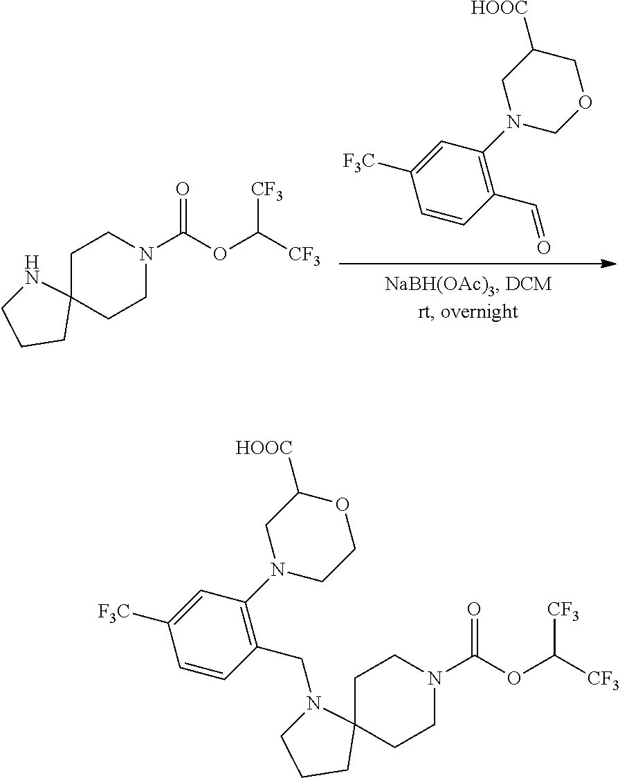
O1CC([HOOC])CN(C2=C(C=O)C=CC([F3C])=C2)C1.C1CN(C(OC([CF3])[CF3])=O)CCC12NCCC2.C1(CN2CCCC23CCN(C(OC([CF3])[CF3])=O)CC3)=C(N2CCOC([HOOC])C2)C=C([F3C])C=C1
